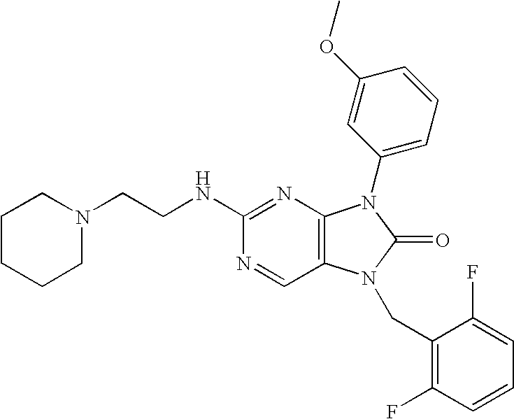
C(NC1=NC2=C(C=N1)N(CC1=C(F)C=CC=C1F)C(=O)N2C1=CC=CC(OC)=C1)CN1CCCCC1
